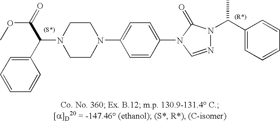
N1(C(C2=CC=CC=C2)C(=O)OC)CCN(C2=CC=C(N3C=NN(C(C4=CC=CC=C4)C)C3=O)C=C2)CC1
